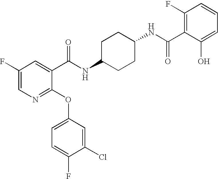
N1=C(OC2=CC=C(F)C(Cl)=C2)C(C(NC2CCC(NC(C3=C(F)C=CC=C3O)=O)CC2)=O)=CC(F)=C1
